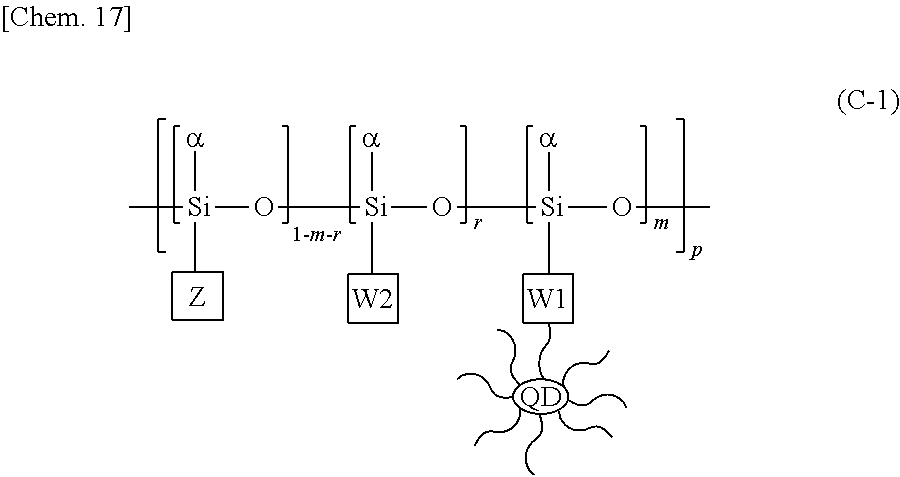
[Z].[W2].[W1].[QD].C[Si]([a])(C)O[Si]([a])(C)O[Si]([a])(C)OC
